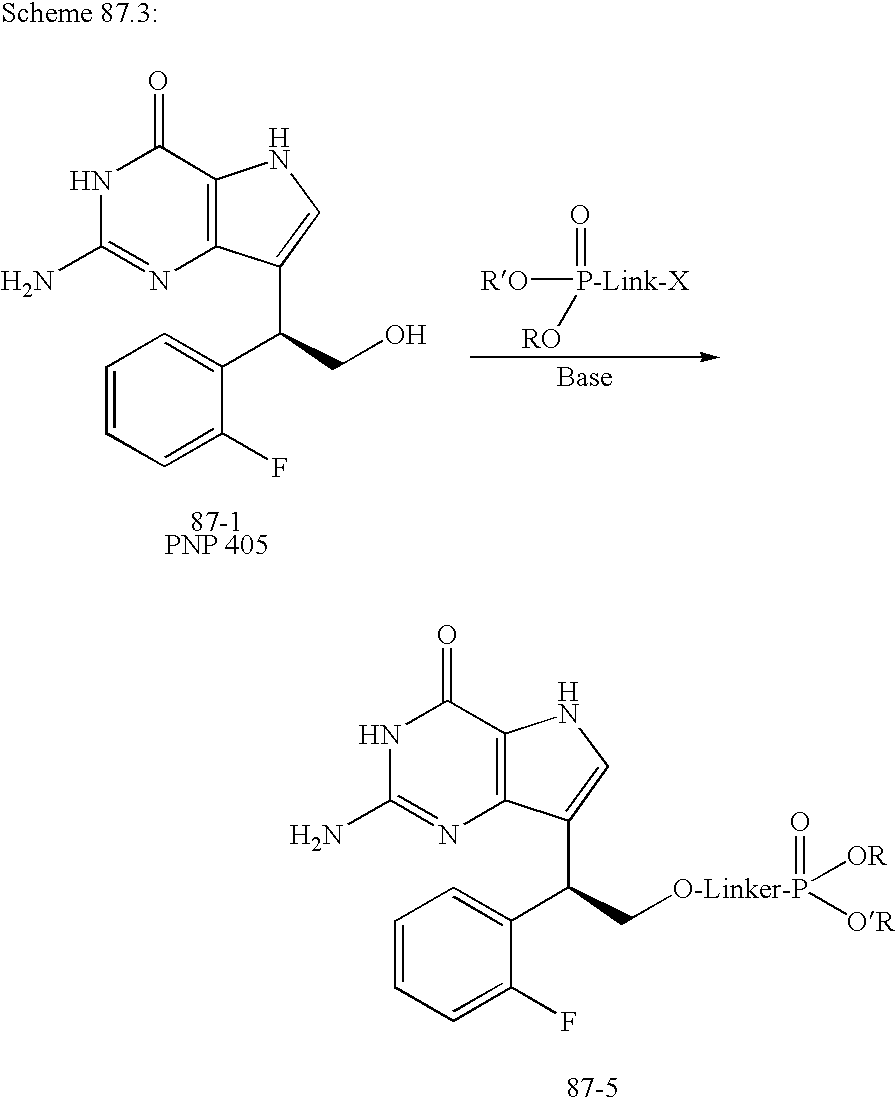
C1=CC=C(F)C(C(CO)C2=CNC3=C2N=C(N)NC3=O)=C1.[87-1PNP 405].[P-Link-X](=O)([RO])[RO].C1=CC=C(F)C(C(C[O-Linker-P](=O)([OR])[OR])C2=CNC3=C2N=C(N)NC3=O)=C1.[87-5]
